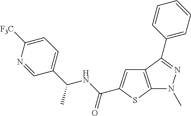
C12=C(SC(C(NC(C3=CC=C([F3C])N=C3)C)=O)=C1)N(C)N=C2C1=CC=CC=C1
